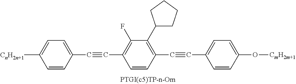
[CnH2n+1]C1=CC=C(C#CC2=C(F)C(C3CCCC3)=C(C#CC3=CC=C(O[CmH2m+1])C=C3)C=C2)C=C1
